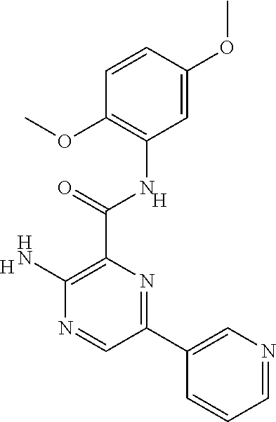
C1=CC=NC=C1C1=NC(C(=O)NC2=C(OC)C=CC(OC)=C2)=C(N)N=C1.[H].[H]
